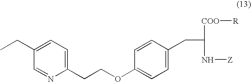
C1(CCOC2=CC=C(CC(N[Z])[COO][R])C=C2)=CC=C(CC)C=N1
